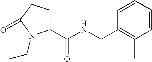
C1(C(NCC2=C(C)C=CC=C2)=O)CCC(=O)N1CC
